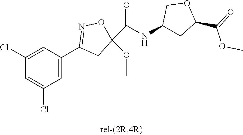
C1(Cl)=CC(C2=NOC(OC)(C(=O)NC3CC(C(=O)OC)OC3)C2)=CC(Cl)=C1
